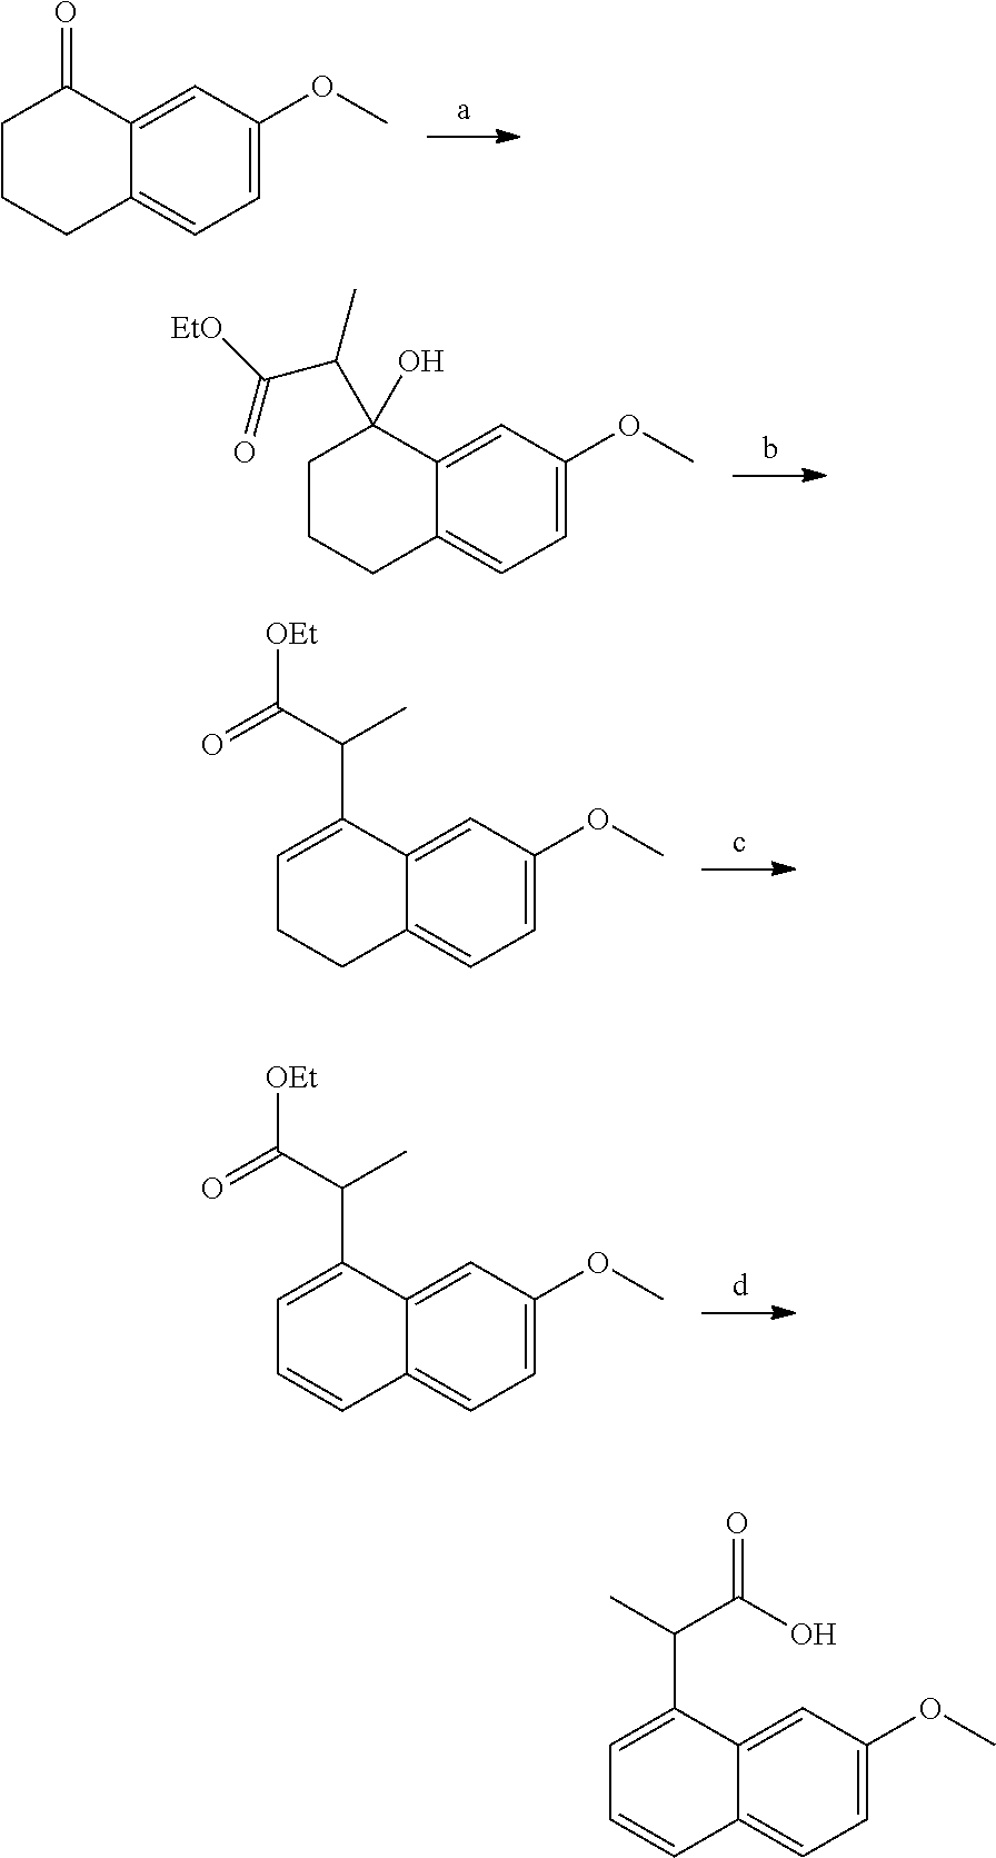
C1=C(OC)C=C2C(=C1)CCCC2=O.C1=C(OC)C=C2C(=C1)CCCC2(C(C([EtO])=O)C)O.C1=C(OC)C=C2C(=C1)CCC=C2C(C(=O)[OEt])C.C1=C(OC)C=C2C(=C1)C=CC=C2C(C(=O)[OEt])C.C1=C(OC)C=C2C(=C1)C=CC=C2C(C)C(O)=O
